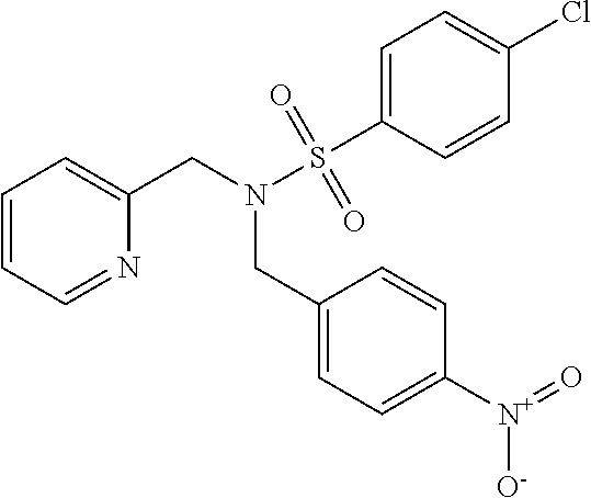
C1=CC=NC(CN(S(C2=CC=C(Cl)C=C2)(=O)=O)CC2=CC=C([N+](=O)[O-])C=C2)=C1
